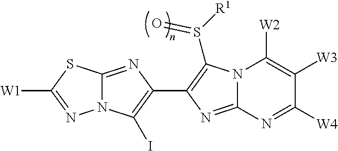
N12C(=NC(C3=C(S([R1])=O)N4C(=N3)N=C([W4])C([W3])=C4[W2])=C1I)SC([W1])=N2
